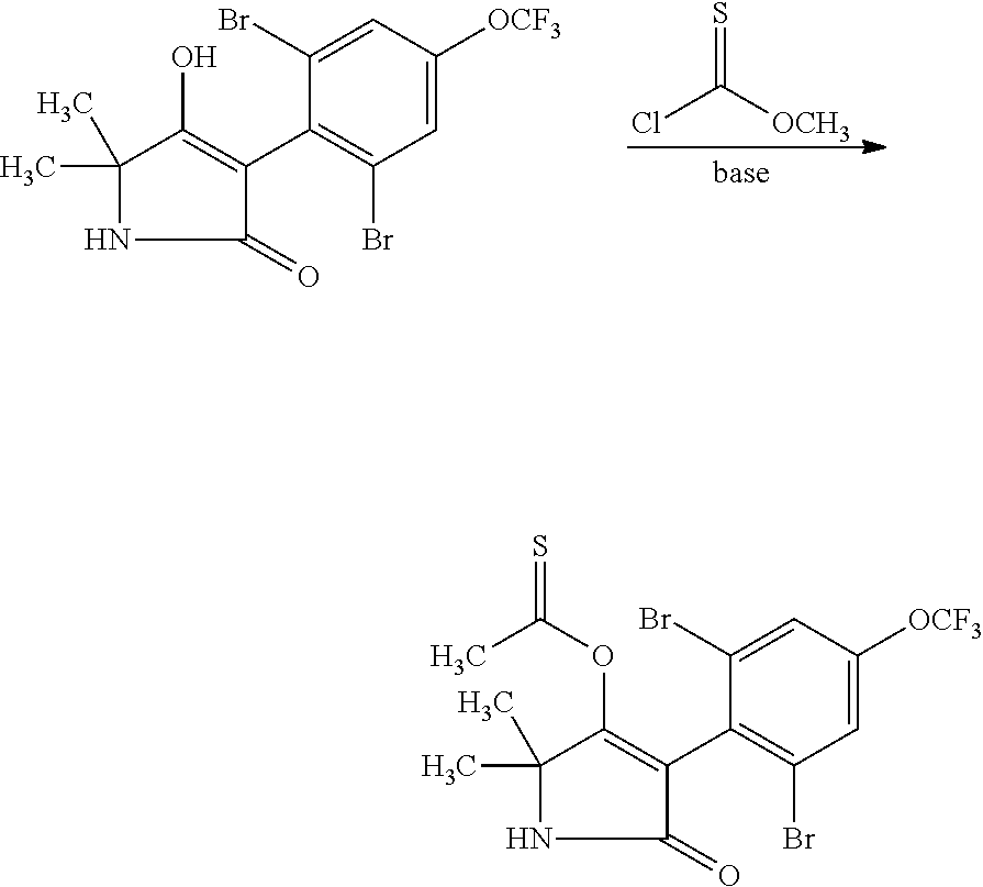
C1=C([OCF3])C=C(Br)C(C2=C(O)C(C)(C)NC2=O)=C1Br.S=C([OCH3])Cl.C1=C([OCF3])C=C(Br)C(C2=C(OC(=S)C)C(C)(C)NC2=O)=C1Br
